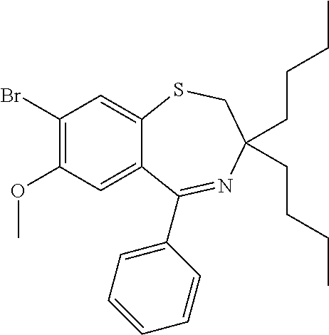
C1(Br)=C(OC)C=C2C(=C1)SCC(CCCC)(CCCC)N=C2C1=CC=CC=C1
